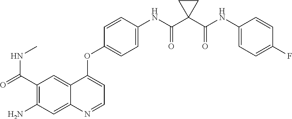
C12=CC(C(=O)NC)=C(N)C=C1N=CC=C2OC1=CC=C(NC(C2(C(NC3=CC=C(F)C=C3)=O)CC2)=O)C=C1
